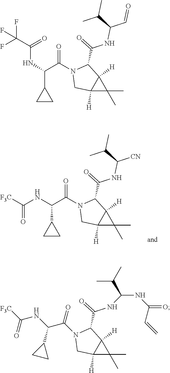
C(C(=O)N1CC2([H])C([H])(C1C(NC([CN])C(C)C)=O)C2(C)C)(C1CC1)NC([F3C])=O.C(C(=O)N1CC2([H])C([H])(C1C(NC(C=O)C(C)C)=O)C2(C)C)(C1CC1)NC(=O)C(F)(F)F.N1(C(C(NC([F3C])=O)C2CC2)=O)CC2([H])C([H])(C1C(=O)NC(NC(=O)C=C)C(C)C)C2(C)C
